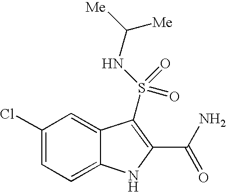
C1(Cl)=CC=C2C(=C1)C(S(NC([Me])[Me])(=O)=O)=C(C(N)=O)N2
